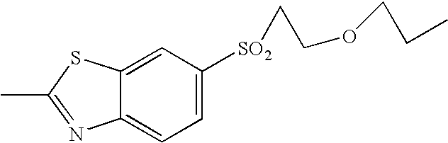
CC1=NC2=CC=C([SO2]CCOCCC)C=C2S1
